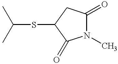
C(SC1C(=O)N(C)C(=O)C1)(C)C
